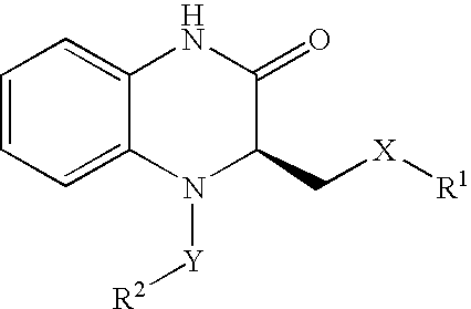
C1=C2C(=CC=C1)N([Y][R2])C(C[X][R1])C(=O)N2
